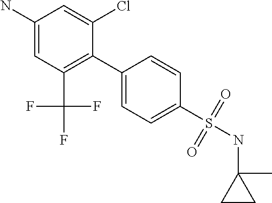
C1(N)=CC(C(F)(F)F)=C(C2=CC=C(S(=O)(=O)NC3(C)CC3)C=C2)C(Cl)=C1
